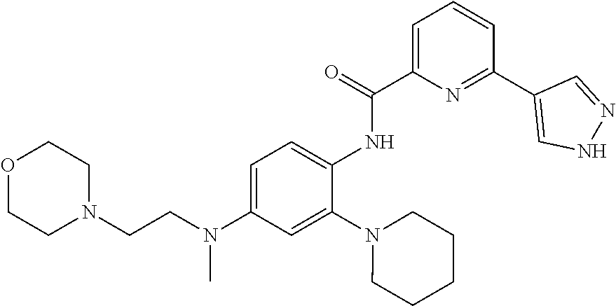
C1=C(N(CCN2CCOCC2)C)C=C(N2CCCCC2)C(NC(C2=CC=CC(C3=CNN=C3)=N2)=O)=C1
